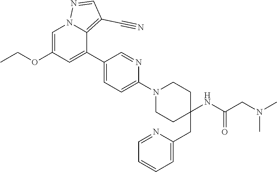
C1=C(OCC)C=C(C2=CC=C(N3CCC(CC4=CC=CC=N4)(NC(=O)CN(C)C)CC3)N=C2)C2=C(C#N)C=NN12
